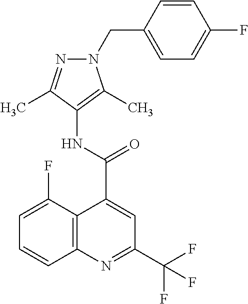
C12=C(N=C(C(F)(F)F)C=C1C(NC1=C(C)N(CC3=CC=C(F)C=C3)N=C1C)=O)C=CC=C2F
